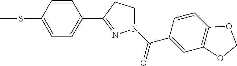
N1(C(=O)C2=CC3=C(C=C2)OCO3)CCC(C2=CC=C(SC)C=C2)=N1
